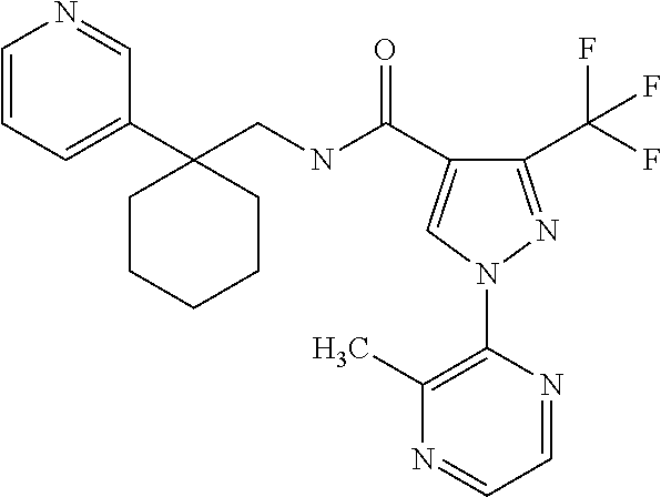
C1(C(F)(F)F)=NN(C2=C(C)N=CC=N2)C=C1C(NCC1(C2=CC=CN=C2)CCCCC1)=O
